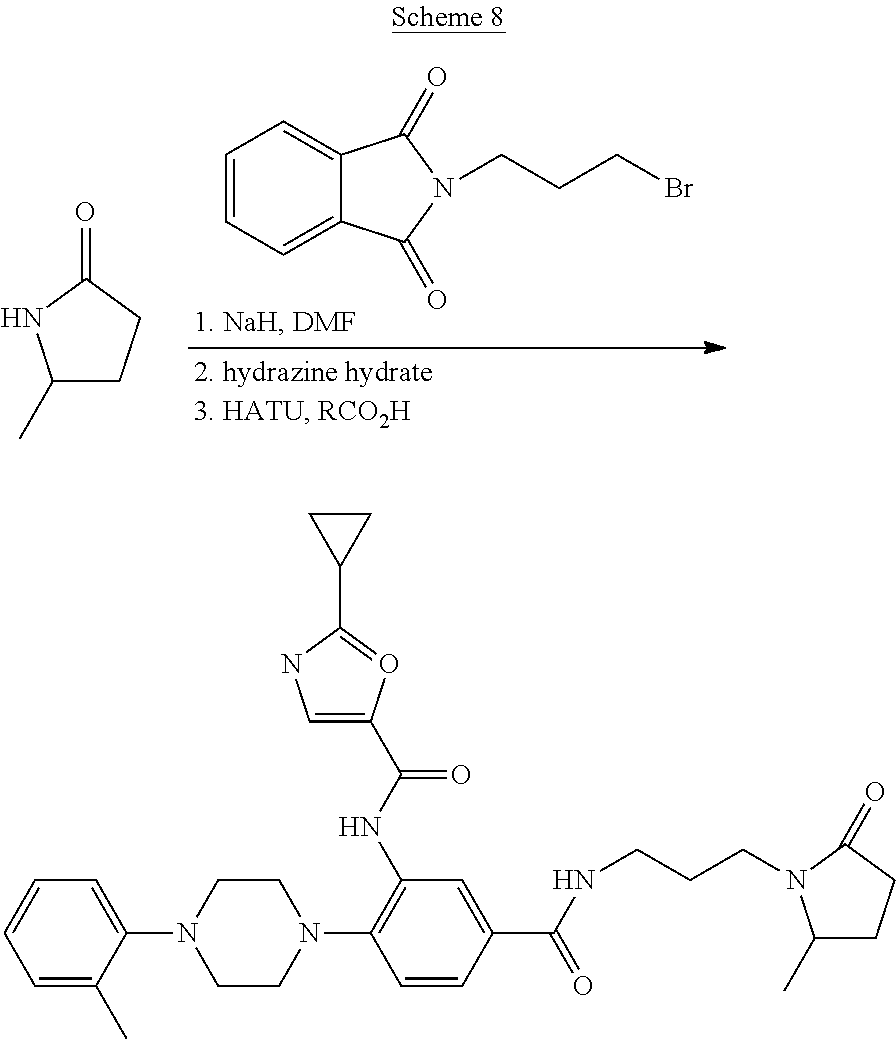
C1=CC=C2C(=C1)C(=O)N(CCCBr)C2=O.C1(C)CCC(=O)N1.N1(C2=CC=CC=C2C)CCN(C2=C(NC(=O)C3=CNC(C4CC4)=O3)C=C(C(NCCCN3C(C)CCC3=O)=O)C=C2)CC1
